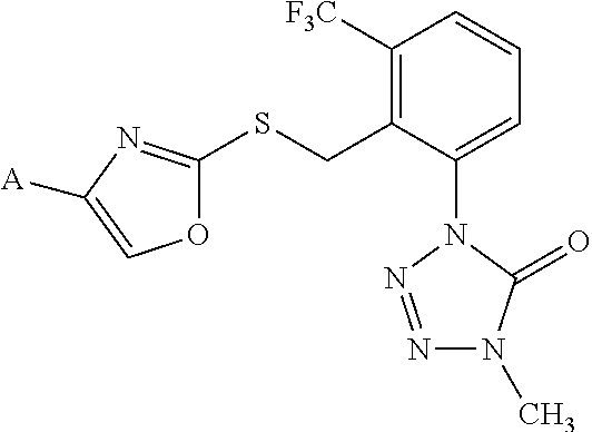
C1([F3C])=C(CSC2=NC([A])=CO2)C(N2N=NN(C)C2=O)=CC=C1
